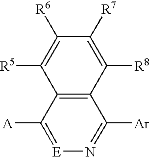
C12=C(C([A])=[E]N=C1[Ar])C([R5])=C([R6])C([R7])=C2[R8]
